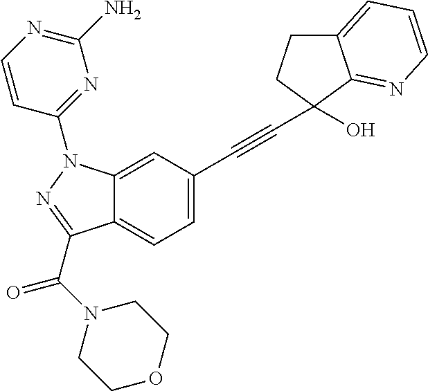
C12=CC(C#CC3(O)C4=NC=CC=C4CC3)=CC=C1C(C(N1CCOCC1)=O)=NN2C1=NC(N)=NC=C1
